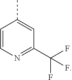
C1=CN=C(C(F)(F)F)C=C1C
